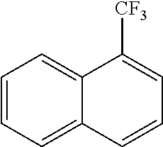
C1=CC=C2C(=C1)C([CF3])=CC=C2
